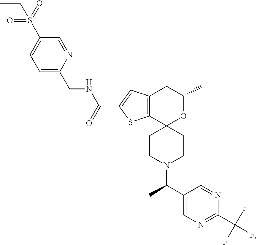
C12=C(C3(OC(C)C1)CCN(C(C1=CN=C(C(F)(F)F)N=C1)C)CC3)SC(C(=O)NCC1=CC=C(S(=O)(=O)CC)C=N1)=C2
